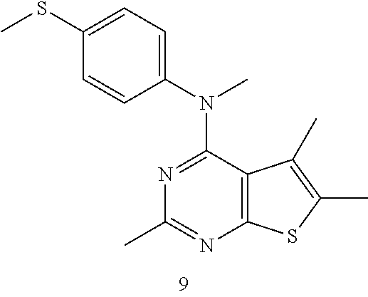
C12=C(C(C)=C(C)S1)C(N(C1=CC=C(SC)C=C1)C)=NC(C)=N2
